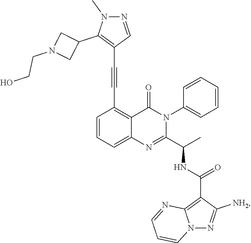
C1=CC=C2C(=C1C#CC1=C(C3CN(CCO)C3)N(C)N=C1)C(=O)N(C1=CC=CC=C1)C(C(C)NC(=O)C1=C3N(N=C1[NH2])C=CC=N3)=N2
